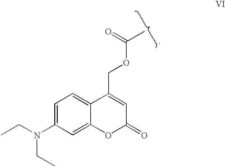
O=C(C)OCC1=CC(=O)OC2=CC(N(CC)CC)=CC=C12
